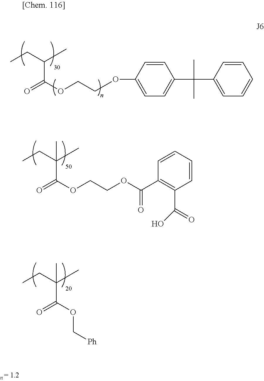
C(C(=O)OC[Ph])(C)(CC)C.C(C(=O)OCCOC1=CC=C(C(C)(C)C2=CC=CC=C2)C=C1)(C)CC.C(C(=O)OCCOC(=O)C1=C(C(=O)O)C=CC=C1)(C)(CC)C
